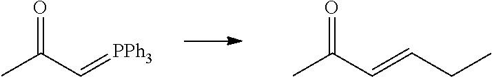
CC(C=[PPh3])=O.CC(C=CCC)=O
